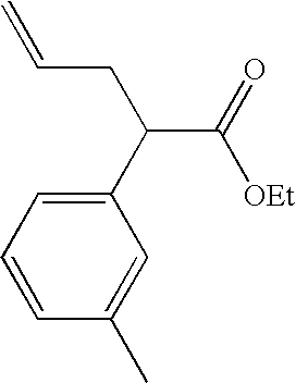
C(CC(C([OEt])=O)C1=CC=CC(C)=C1)=C
